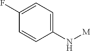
C1=CC(N[M])=CC=C1F
